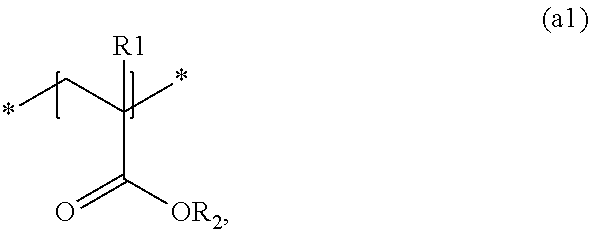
*CC(*)(C(=O)[OR2])[R1]
